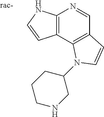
C12=C(C3=C(C=N1)C=CN3C1CCCNC1)C=CN2
